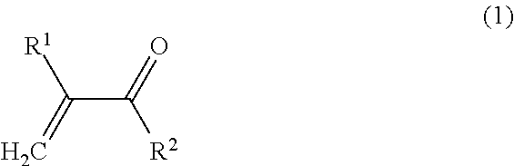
C(C(=O)[R2])([R1])=C
